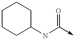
C1CCC(NC(->C)=O)CC1
